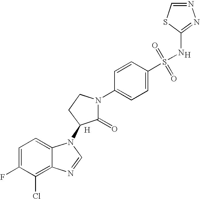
C1=C(F)C(Cl)=C2C(=C1)N(C1C(=O)N(C3=CC=C(S(=O)(=O)NC4=NN=CS4)C=C3)CC1)C=N2.[H].[H]
